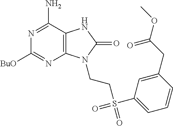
C1([BuO])=NC2=C(C(N)=N1)NC(=O)N2CCS(=O)(=O)C1=CC=CC(CC(OC)=O)=C1
